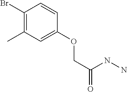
C1(Br)=C(C)C=C(OCC(NN)=O)C=C1
